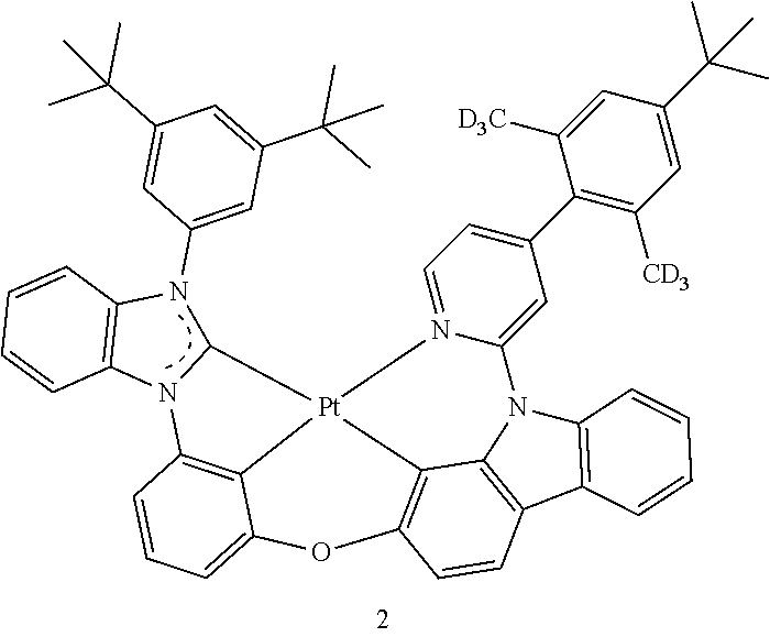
C1(N2C3=C(N4C2[Pt]25C6=C4C=CC=C6OC4=C2C2=C(C6=C(N2C2=CC(C7=C([CD3])C=C(C(C)(C)C)C=C7[D3C])=CC=N52)C=CC=C6)C=C4)C=CC=C3)=CC(C(C)(C)C)=CC(C(C)(C)C)=C1
